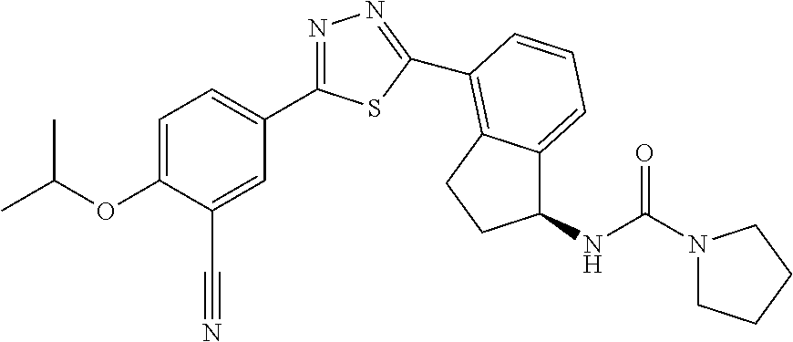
C1=C(OC(C)C)C(C#N)=CC(C2=NN=C(C3=C4C(=CC=C3)C(NC(N3CCCC3)=O)CC4)S2)=C1
